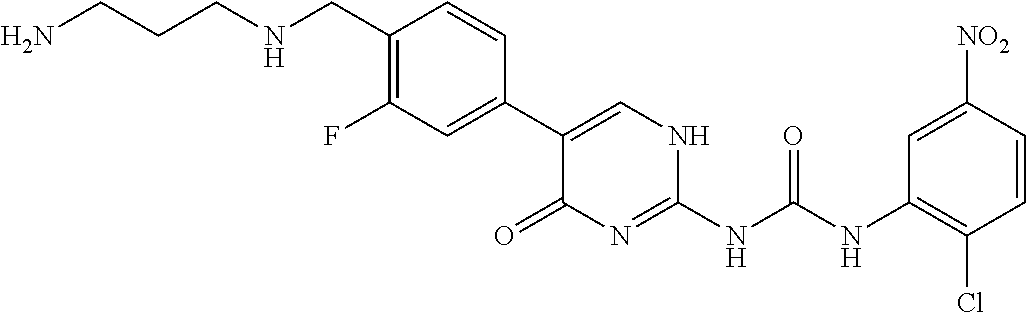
C1(C2=CC(F)=C(CNCCCN)C=C2)=CNC(NC(NC2=C(Cl)C=CC([NO2])=C2)=O)=NC1=O
